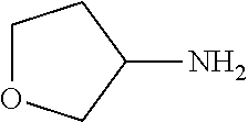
C1(N)COCC1
